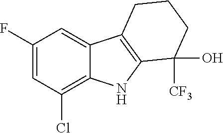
C1(F)=CC(Cl)=C2C(=C1)C1=C(N2)C([CF3])(O)CCC1
